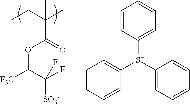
CCC(C)(C)C(=O)OC([F3C])C([SO3-])(F)F.C1=CC([S+](C2=CC=CC=C2)C2=CC=CC=C2)=CC=C1
